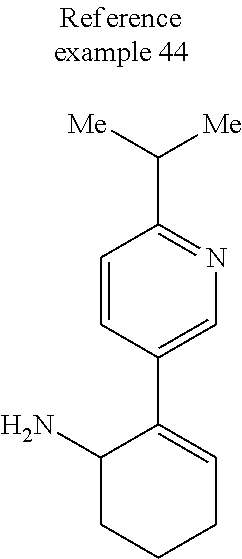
C1(C2=CCCCC2N)=CN=C(C([Me])[Me])C=C1
